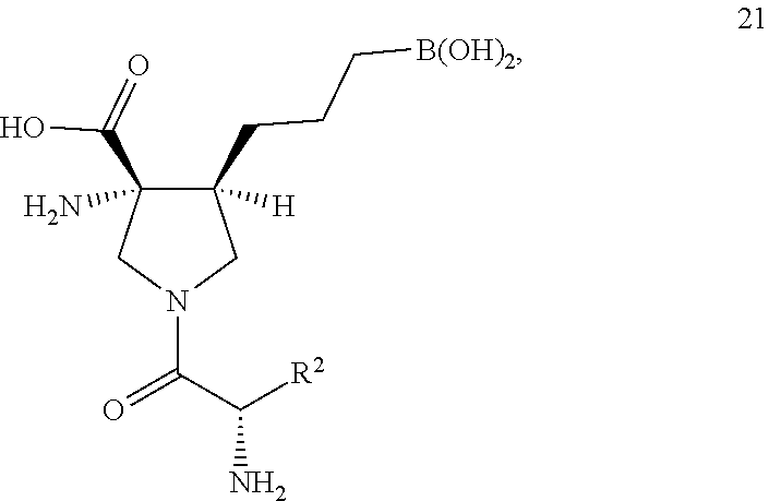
C1([H])(CCC[B(OH)2])C(C(O)=O)(N)CN(C(C([R2])N)=O)C1
